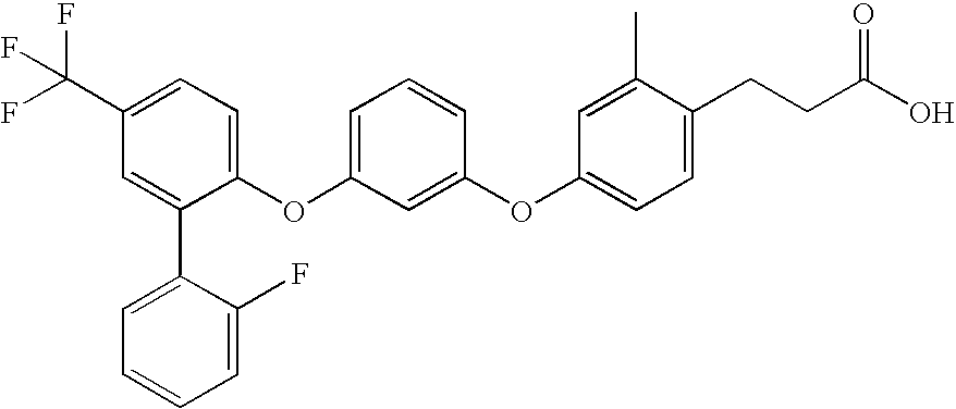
C1=C(C(F)(F)F)C=C(C2=CC=CC=C2F)C(OC2=CC=CC(OC3=CC=C(CCC(O)=O)C(C)=C3)=C2)=C1
